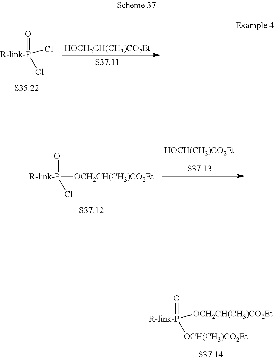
O=[R-link-P](Cl)Cl.[HOCH2CH(CH3)CO2Et].O=[R-link-P]([OCH(CH3)CO2Et])[OCH2CH(CH3)CO2Et].O=[R-link-P](Cl)[OCH2CH(CH3)CO2Et].[HOCH(CH3)CO2Et]
